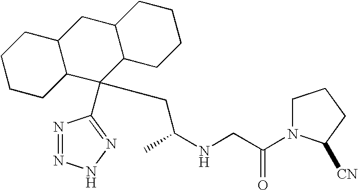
C(NCC(=O)N1CCCC1[CN])(CC1(C2=NNN=N2)C2C(CC3C1CCCC3)CCCC2)C
